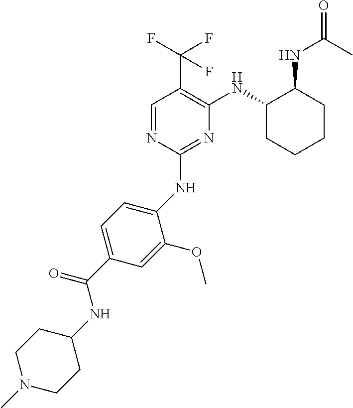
C1(NC2=CC=C(C(NC3CCN(C)CC3)=O)C=C2OC)=NC(NC2CCCCC2NC(C)=O)=C(C(F)(F)F)C=N1
